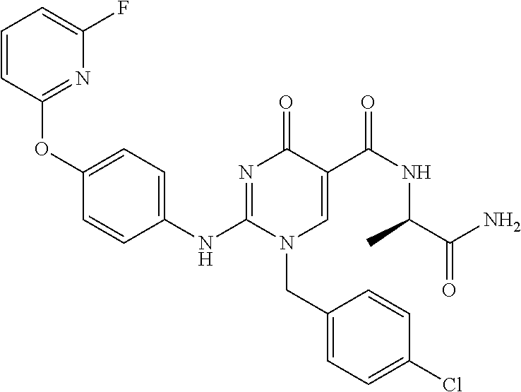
C1(OC2=CC=C(NC3=NC(=O)C(C(=O)NC(C)C(=O)N)=CN3CC3=CC=C(Cl)C=C3)C=C2)=NC(F)=CC=C1
